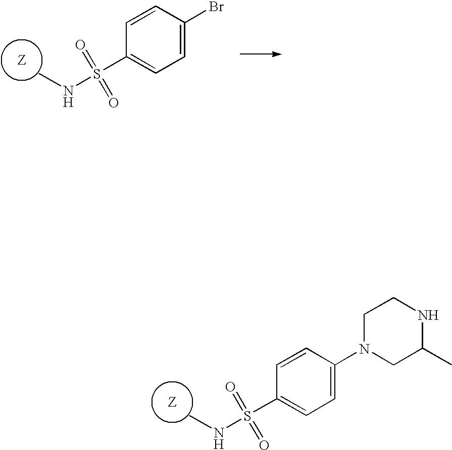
CNS(=O)(C1=CC=C(N2CC(C)NCC2)C=C1)=O.CNS(=O)(C1=CC=C(Br)C=C1)=O
